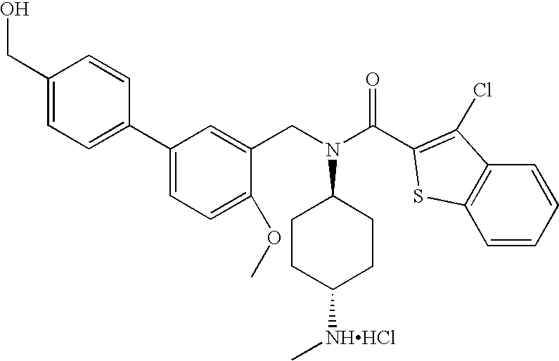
C1(CO)=CC=C(C2=CC=C(OC)C(CN(C3CCC([NHHCl]C)CC3)C(C3=C(Cl)C4=C(S3)C=CC=C4)=O)=C2)C=C1
